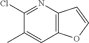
ClC1=NC2=C(C=C1C)OC=C2
